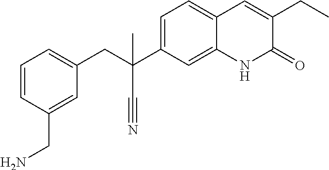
C(C1=CC=CC(CN)=C1)C(C#N)(C1=CC=C2C(=C1)NC(=O)C(CC)=C2)C
